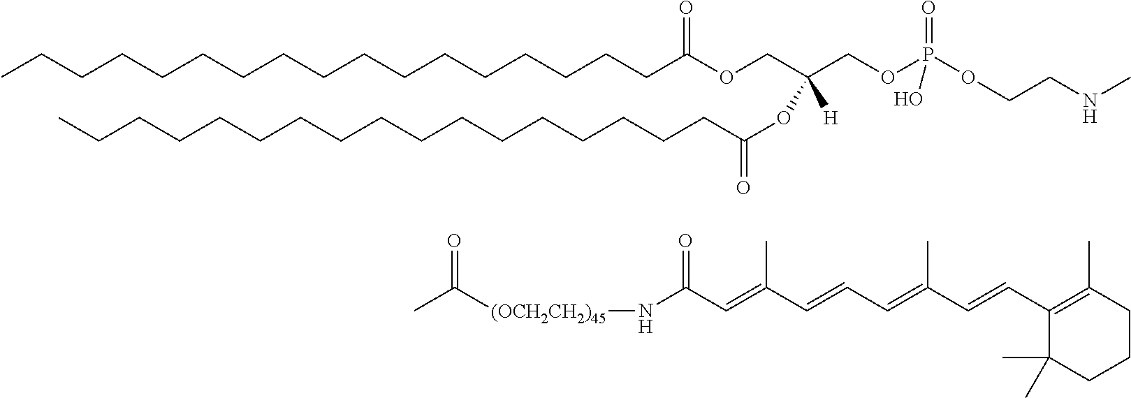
CCCCCCCCCCCCCCCCCC(OCC(COP(OCCNC)(O)=O)(OC(CCCCCCCCCCCCCCCCC)=O)[H])=O.CC([(OCH2CH2)45]NC(C=C(C=CC=C(C=CC1=C(C)CCCC1(C)C)C)C)=O)=O
